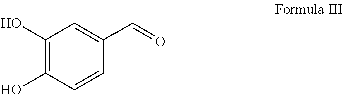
C1(O)=C(O)C=CC(C=O)=C1
